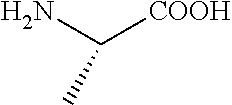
NC([COOH])C
